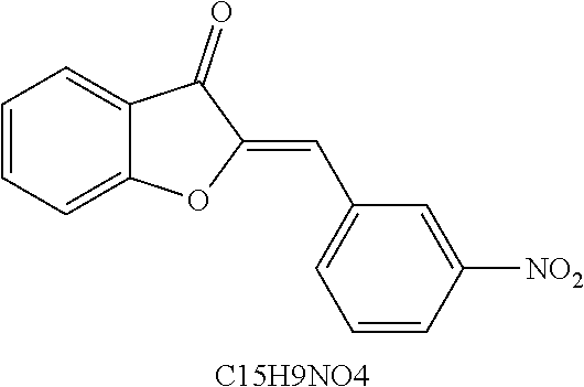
C1=CC=C2C(=C1)C(=O)C(=CC1=CC=CC([NO2])=C1)O2.[C15H9NO4]
